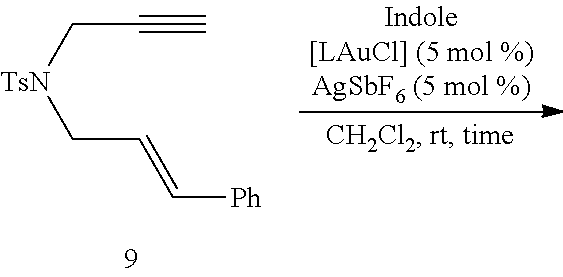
C(C[TsN]CC=C[Ph])#C
